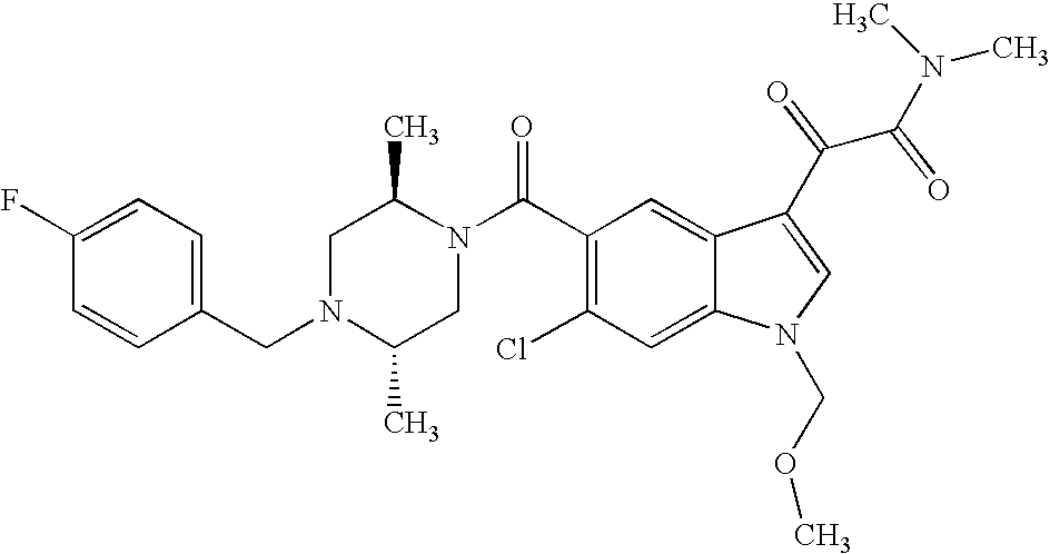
C1(F)=CC=C(CN2C(C)CN(C(C3=C(Cl)C=C4C(=C3)C(C(C(N(C)C)=O)=O)=CN4COC)=O)C(C)C2)C=C1
